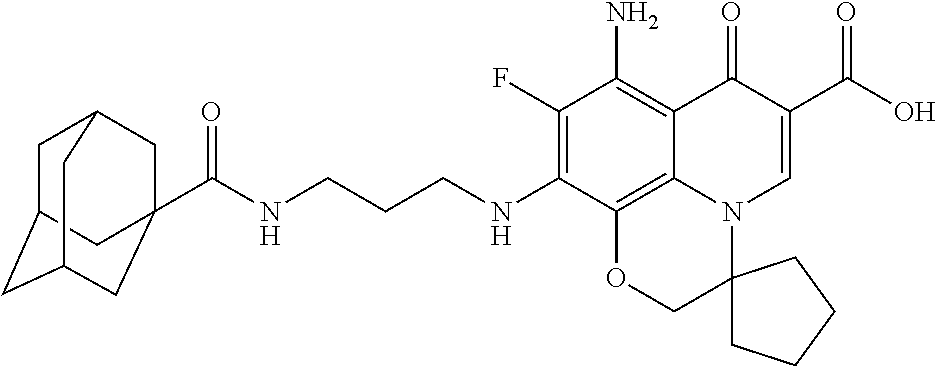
C(CCNC1=C(F)C(N)=C2C3=C1OCC1(N3C=C(C(O)=O)C2=O)CCCC1)NC(=O)C12CC3CC(CC(C1)C3)C2
